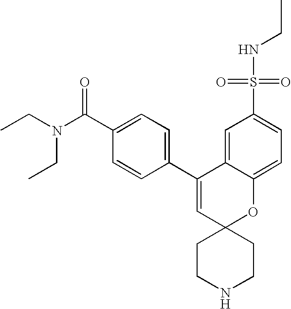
CCN(C(C1=CC=C(C2=CC3(OC4=CC=C(S(=O)(=O)NCC)C=C24)CCNCC3)C=C1)=O)CC
